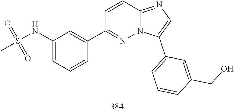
S(=O)(=O)(NC1=CC=CC(C2=NN3C(=NC=C3C3=CC=CC(CO)=C3)C=C2)=C1)C
